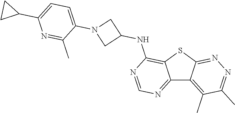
C12=NC=NC(NC3CN(C4=CC=C(C5CC5)N=C4C)C3)=C1SC1=NN=C(C)C(C)=C21
